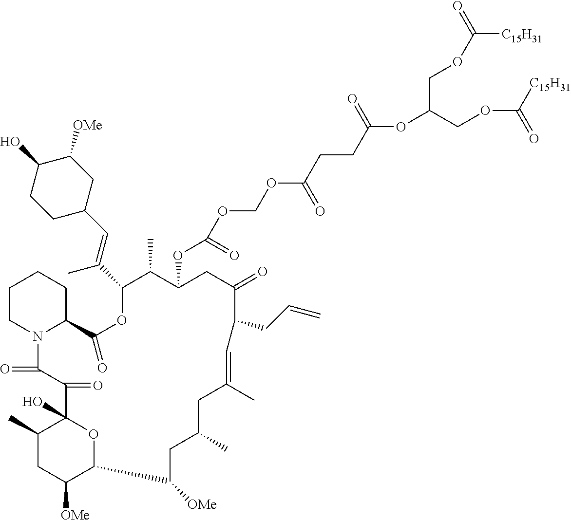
C1CN2C(CC1)C(=O)OC(C(=CC1CCC(O)C([OMe])C1)C)C(C)C(OC(OCOC(CCC(OC(COC([C15H31])=O)COC([C15H31])=O)=O)=O)=O)CC(=O)C(CC=C)C=C(C)CC(C)CC([OMe])C1C([OMe])CC(C)C(O)(C(=O)C2=O)O1
